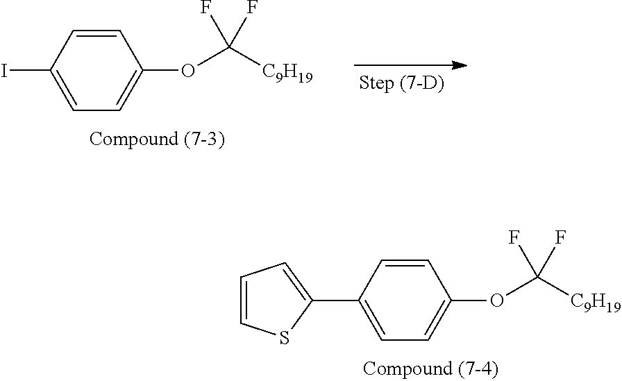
C1=CC(I)=CC=C1OC([C9H19])(F)F.C1=CC(C2=CC=CS2)=CC=C1OC([C9H19])(F)F
